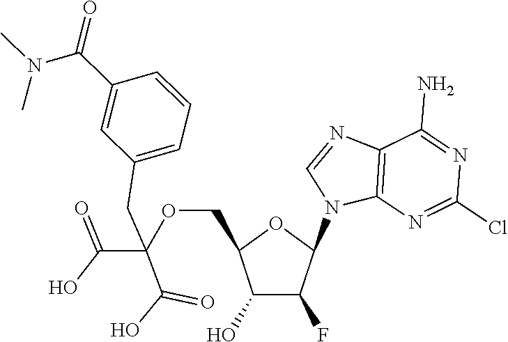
C12=C(N=C(Cl)N=C1N)N(C1OC(COC(C(=O)O)(C(O)=O)CC3=CC=CC(C(N(C)C)=O)=C3)C(O)C1F)C=N2
